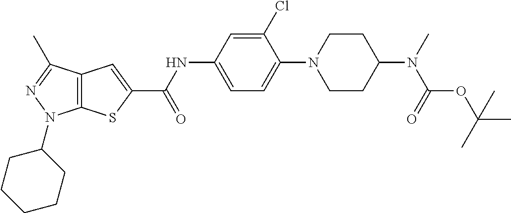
C1=C(NC(C2=CC3=C(S2)N(C2CCCCC2)N=C3C)=O)C=C(Cl)C(N2CCC(N(C)C(OC(C)(C)C)=O)CC2)=C1
